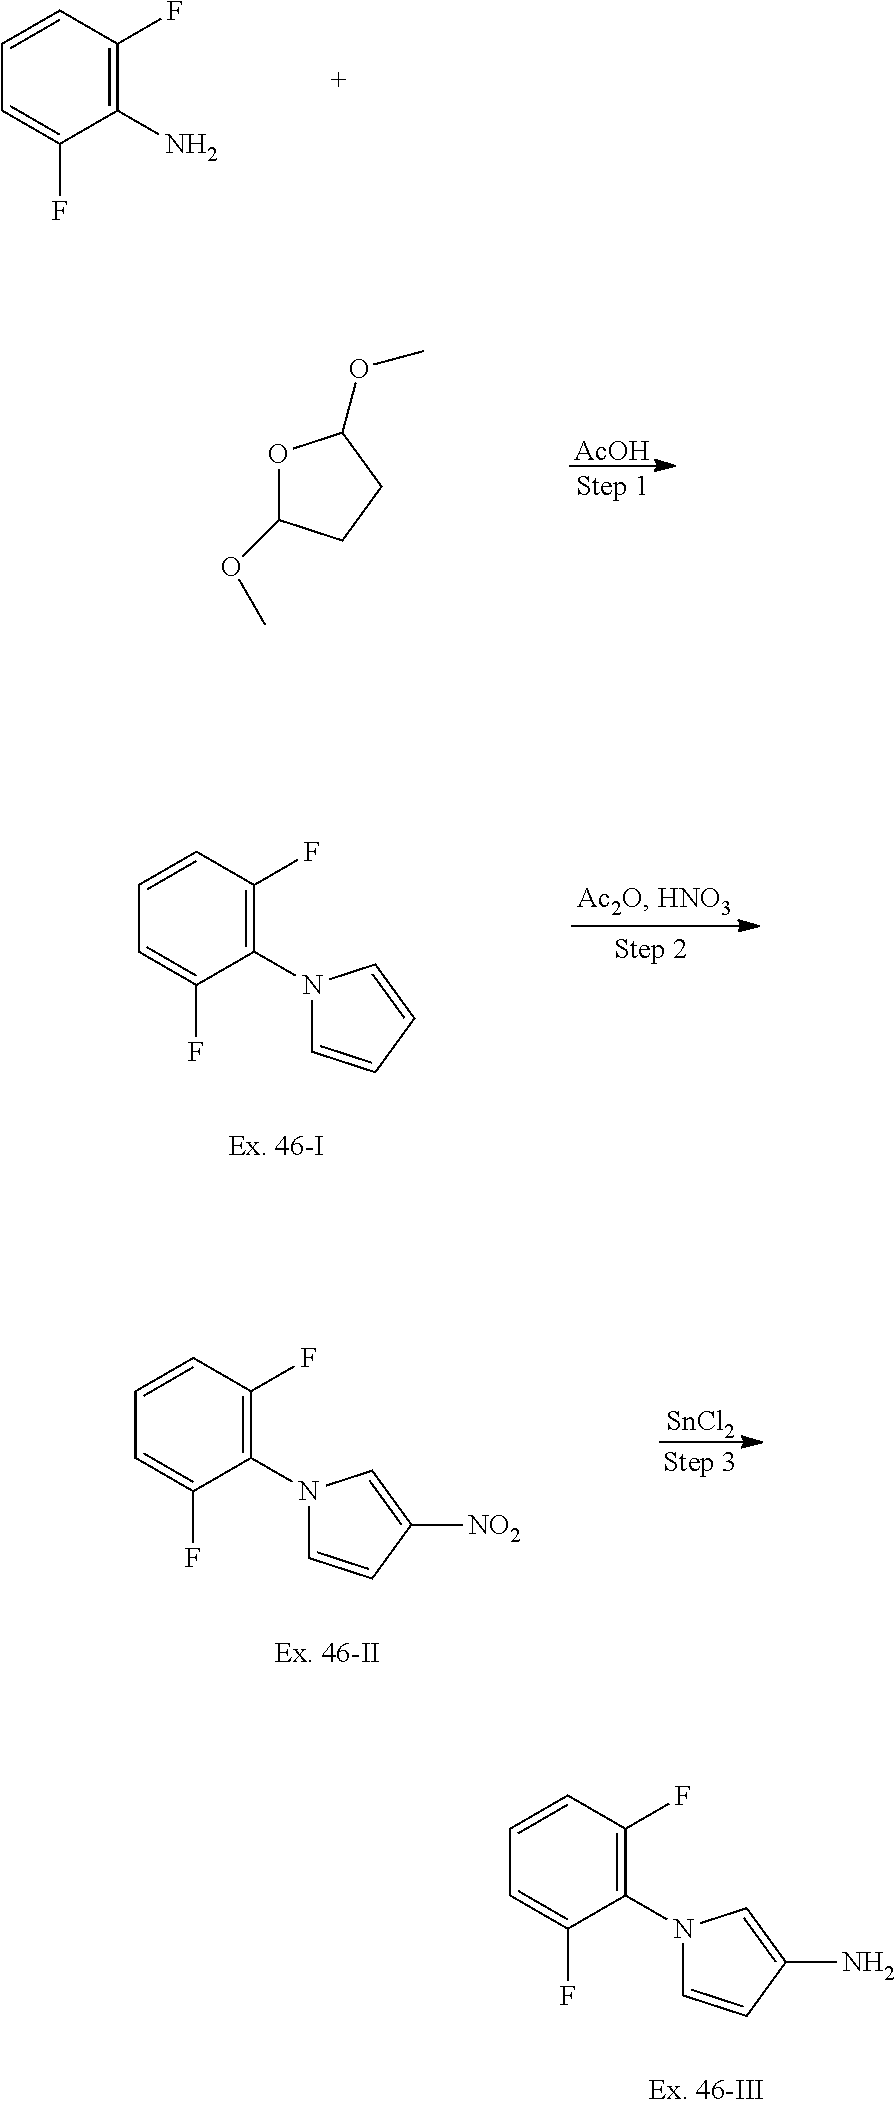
C1=CC(F)=C(N)C(F)=C1.O1C(OC)CCC1OC.[AcOH].C1=CC(F)=C(N2C=CC=C2)C(F)=C1.[SnCl2].C1=CC(F)=C(N2C=CC([NO2])=C2)C(F)=C1.C1=CC(F)=C(N2C=CC(N)=C2)C(F)=C1
